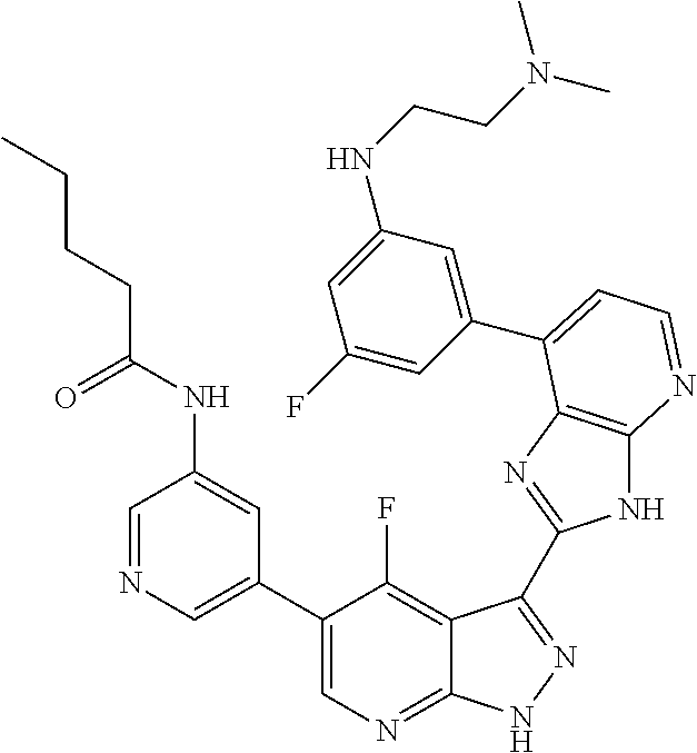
C1=NC=C(C2=CN=C3C(=C2F)C(C2=NC4=C(N2)N=CC=C4C2=CC(NCCN(C)C)=CC(F)=C2)=NN3)C=C1NC(CCCC)=O
